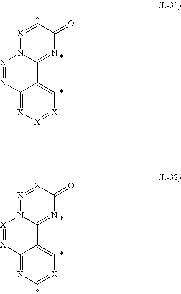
[X]1=CC(=O)N=C2N1[X]=[X]C1=[X][X]=[X]C=C21.[X]1=[X]C(=O)N=C2N1[X]=[X]C1=[X]C=[X]C=C21
